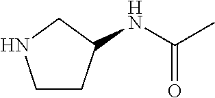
N(C(C)=O)C1CCNC1
